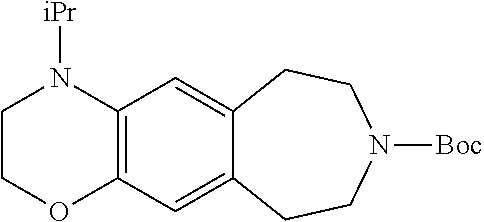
C12=C(C=C3C(=C1)CCN([Boc])CC3)N([iPr])CCO2
